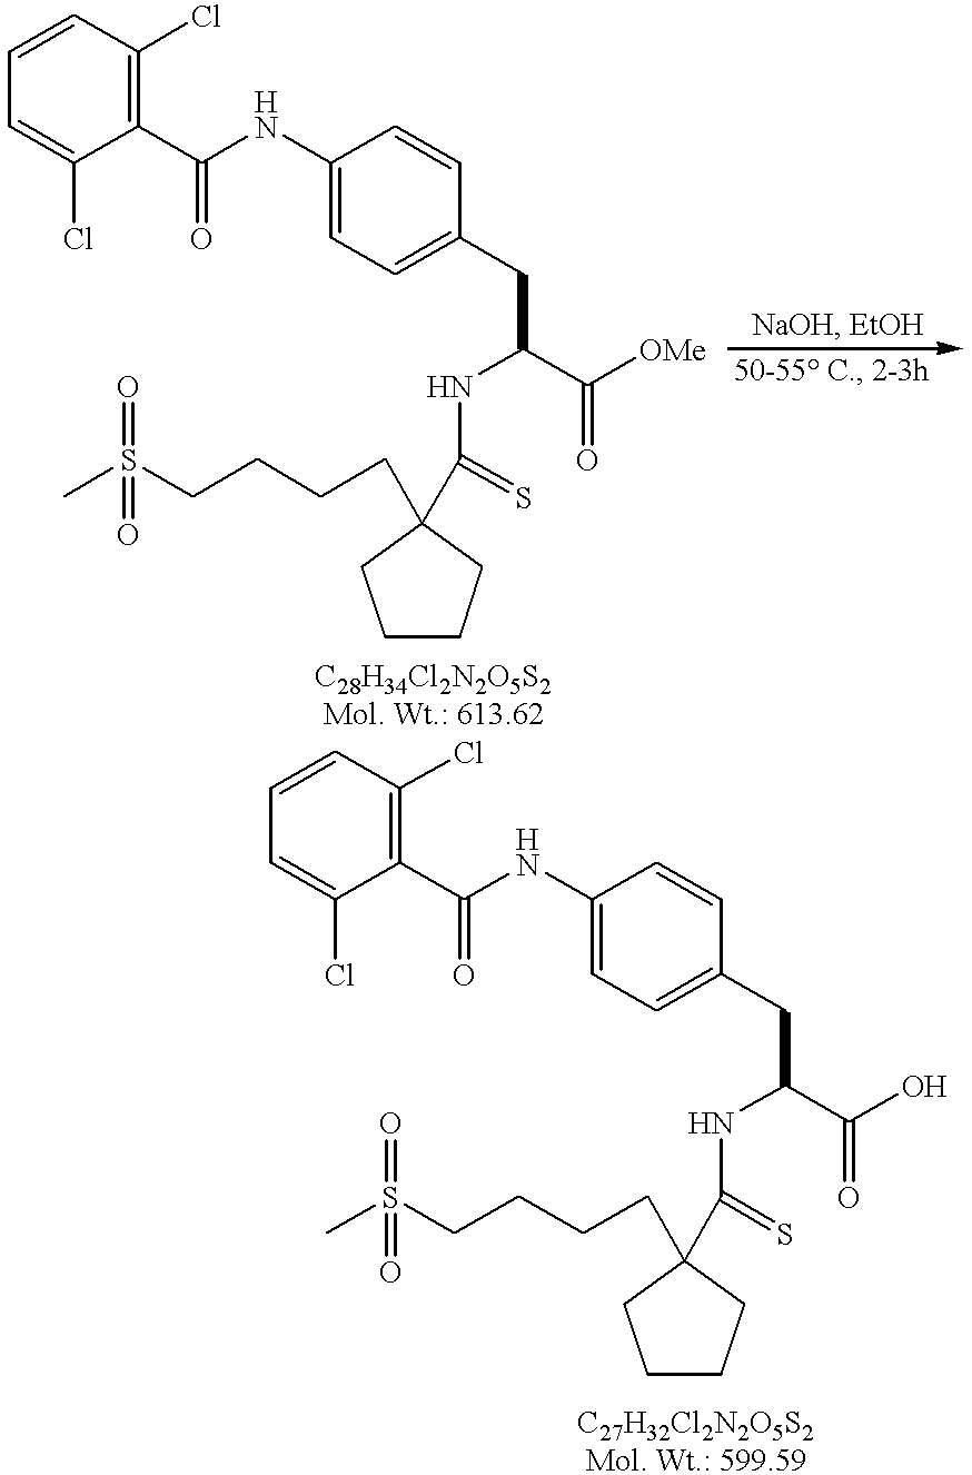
C1CCC(CCCCS(C)(=O)=O)(C(=S)NC(C(=O)[OMe])CC2=CC=C(NC(C3=C(Cl)C=CC=C3Cl)=O)C=C2)C1.C1CCC(CCCCS(C)(=O)=O)(C(=S)NC(C(=O)O)CC2=CC=C(NC(C3=C(Cl)C=CC=C3Cl)=O)C=C2)C1
